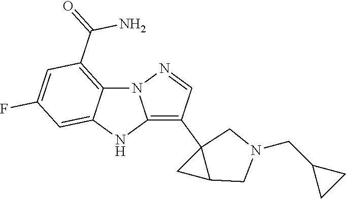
N12C3=C(C(N)=O)C=C(F)C=C3NC1=C(C13C(C1)CN(CC1CC1)C3)C=N2
